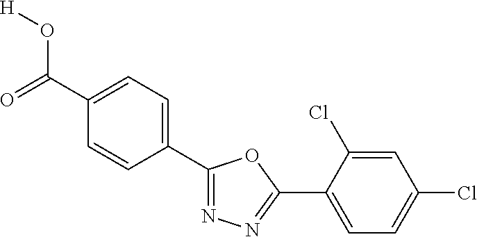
C1=CC(C2=NN=C(C3=CC=C(Cl)C=C3Cl)O2)=CC=C1C(=O)O[H]
